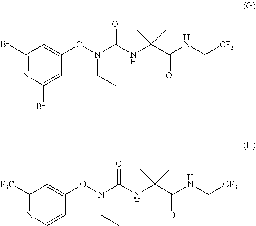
N(CC)(OC1=CC(Br)=NC(Br)=C1)C(NC(C(=O)NC[CF3])(C)C)=O.N(CC)(OC1=CC([F3C])=NC=C1)C(NC(C(=O)NC[CF3])(C)C)=O
